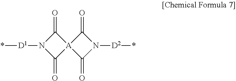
O=C1N([D1]*)C(=O)[A]12C(=O)N([D2]*)C2=O
